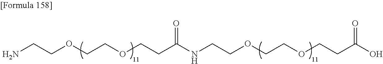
C(OCCOCCC(NCCOCCOCCC(O)=O)=O)CN
